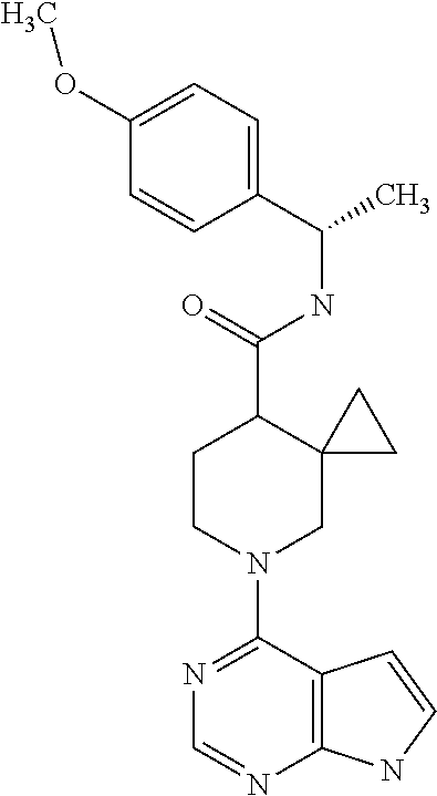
N1=C(N2CC3(C(C(=O)NC(C4=CC=C(OC)C=C4)C)CC2)CC3)C2=C(N=C1)NC=C2
